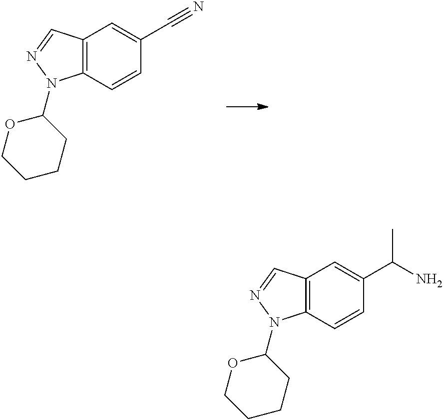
C12=C(C=CC(C#N)=C1)N(C1OCCCC1)N=C2.C12=C(C=CC(C(N)C)=C1)N(C1OCCCC1)N=C2
